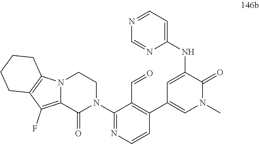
N1=CC=C(NC2=CC(C3=C(C=O)C(N4CCN5C(=C(F)C6=C5CCCC6)C4=O)=NC=C3)=CN(C)C2=O)N=C1
